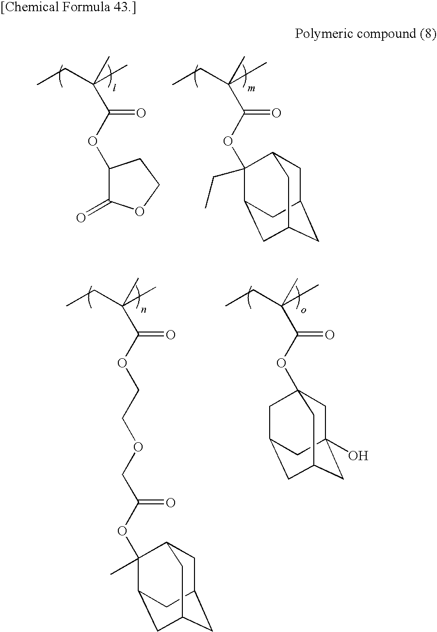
C1C2(O)CC3CC(CC1(OC(C(CC)(C)C)=O)C3)C2.CCC(C)(C(OCCOCC(OC1(C)C2CC3CC(CC1C3)C2)=O)=O)C.CCC(C)(C(OC1C(=O)OCC1)=O)C.CCC(C)(C(OC1(CC)C2CC3CC(CC1C3)C2)=O)C
